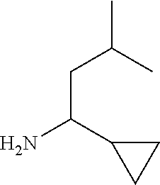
NC(C1CC1)CC(C)C
